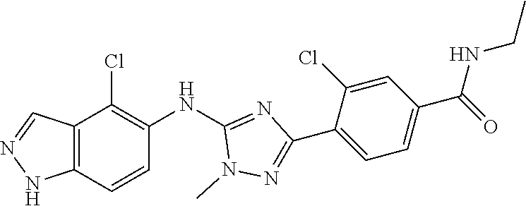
C12=C(C=CC(NC3=NC(C4=CC=C(C(NCC)=O)C=C4Cl)=NN3C)=C1Cl)NN=C2
